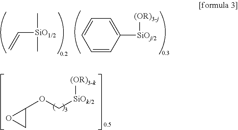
[SiO1/2](C=C)(C)C.C1=CC=C([SiOj/2][(OR)3-j])C=C1.C1(OC[SiOk/2][(OR)3-k])OC1
